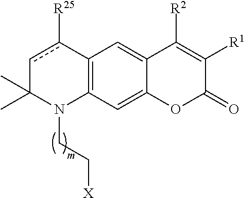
C12=C(C=C3C(=C1)C([R2])=C([R1])C(=O)O3)N(CC[X])C(C)(C)cc2[R25]
